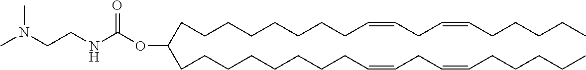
C(CCCCCCC=CCC=CCCCCC)CC(CCCCCCCCC=CCC=CCCCCC)OC(NCCN(C)C)=O
